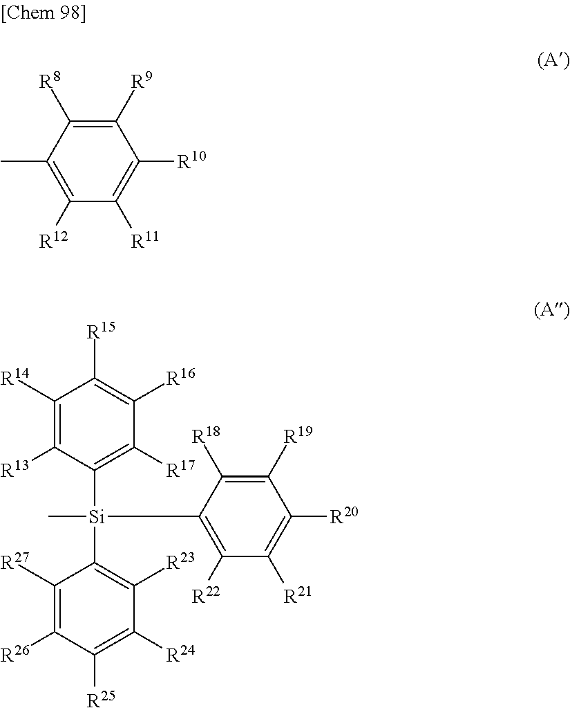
C1([R9])=C([R8])C(C)=C([R12])C([R11])=C1[R10].C1([R14])=C([R13])C([Si](C2=C([R23])C([R24])=C([R25])C([R26])=C2[R27])(C2=C([R22])C([R21])=C([R20])C([R19])=C2[R18])C)=C([R17])C([R16])=C1[R15]
